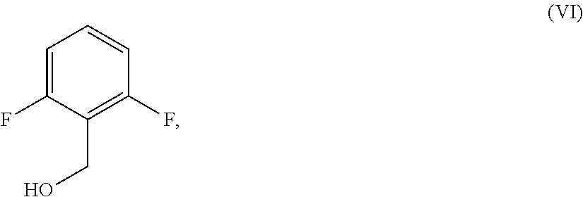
C1(CO)=C(F)C=CC=C1F
